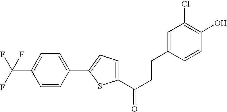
C1(C(CCC2=CC(Cl)=C(O)C=C2)=O)=CC=C(C2=CC=C(C(F)(F)F)C=C2)S1
